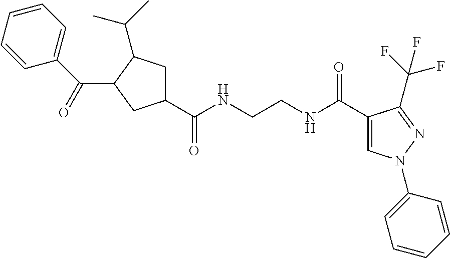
C1(C(NCCNC(C2=CN(C3=CC=CC=C3)N=C2C(F)(F)F)=O)=O)CC(C(C)C)C(C(C2=CC=CC=C2)=O)C1
